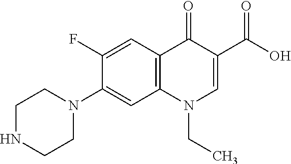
C12=C(C=C(F)C(N3CCNCC3)=C1)C(=O)C(C(=O)O)=CN2CC
